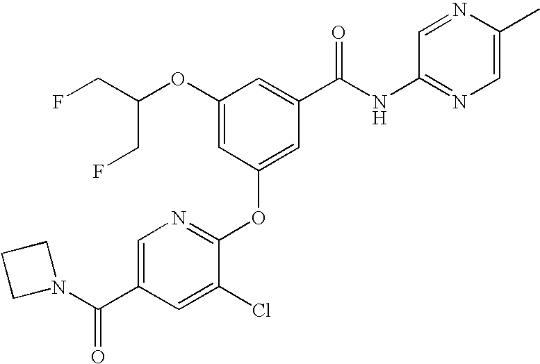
C1(OC(CF)CF)=CC(OC2=NC=C(C(=O)N3CCC3)C=C2Cl)=CC(C(NC2=NC=C(C)N=C2)=O)=C1
